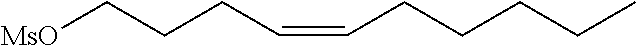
[MsO]CCCC=CCCCCC
